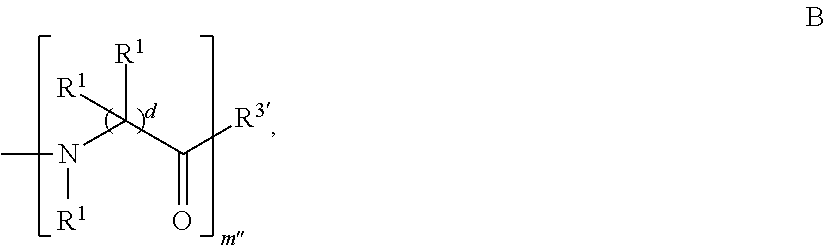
N(C([R1])(C(=O)[R3])[R1])(C)[R1]
